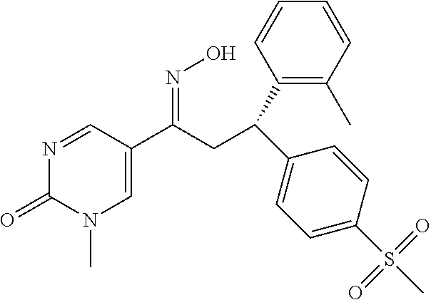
C1(C(=NO)CC(C2=CC=C(S(=O)(=O)C)C=C2)C2=C(C)C=CC=C2)=CN(C)C(=O)N=C1
